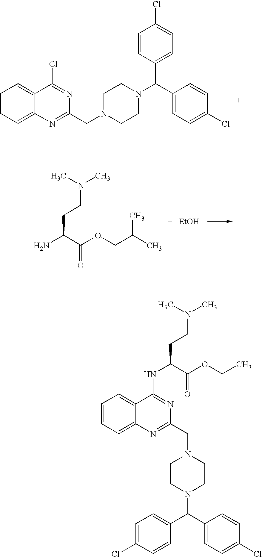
C1=CC=C2C(=C1)C(Cl)=NC(CN1CCN(C(C3=CC=C(Cl)C=C3)C3=CC=C(Cl)C=C3)CC1)=N2.NC(C(OCC(C)C)=O)CCN(C)C.[EtOH].ClC1=CC=C(C(C2=CC=C(Cl)C=C2)N2CCN(CC3=NC4=CC=CC=C4C(NC(C(OCC)=O)CCN(C)C)=N3)CC2)C=C1
